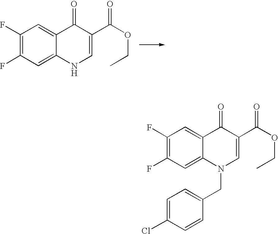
C1(F)=C(F)C=C2C(=C1)C(=O)C(C(OCC)=O)=CN2.C1(F)=C(F)C=C2C(=C1)C(=O)C(C(OCC)=O)=CN2CC1=CC=C(Cl)C=C1
